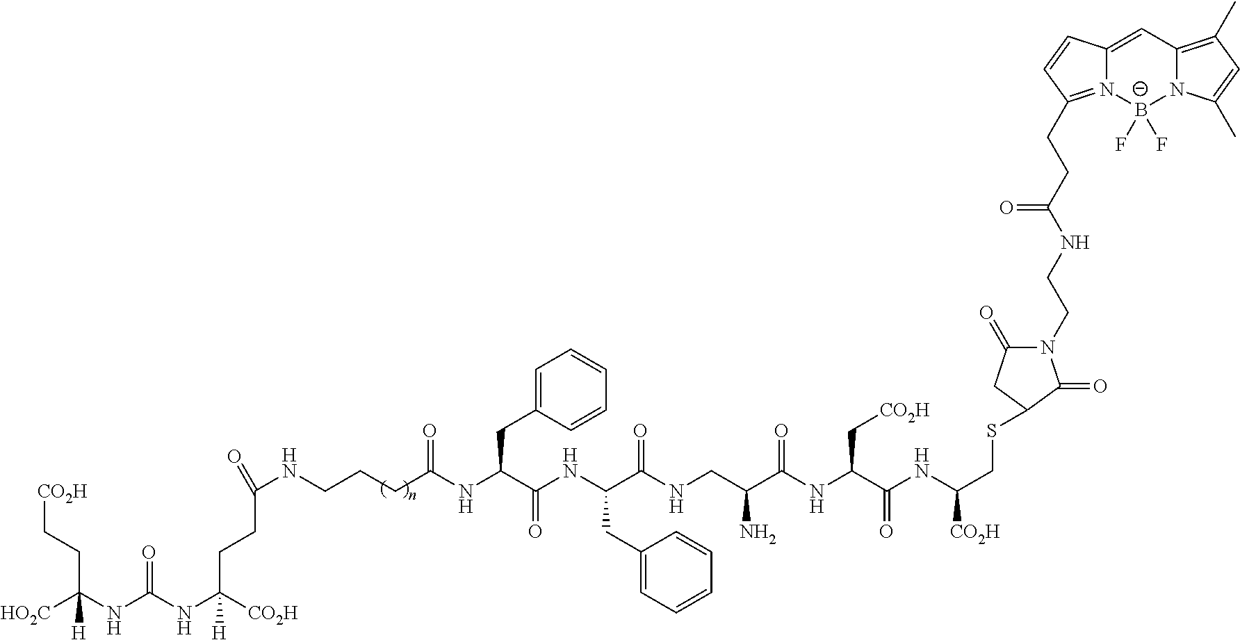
[CO2H]CCC(NC(NC([CO2H])(CCC(=O)NCCCC(NC(C(=O)NC(CC1=CC=CC=C1)C(NCC(N)C(NC(C(=O)NC([CO2H])CSC1CC(=O)N(CCNC(=O)CCC2=N3C(=CC4=C(C)C=C(C)N4[B-]3(F)F)C=C2)C1=O)C[CO2H])=O)=O)CC1=CC=CC=C1)=O)[H])=O)([HO2C])[H]
